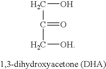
C(O)C(C[OH])=O
